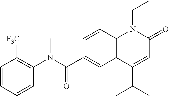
C1(N(C(C2=CC3=C(C=C2)N(CC)C(=O)C=C3C(C)C)=O)C)=C([F3C])C=CC=C1
